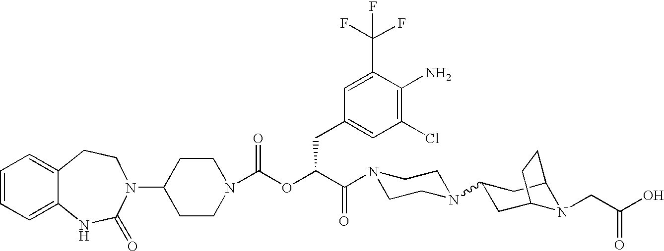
C12=CC=CC=C1NC(=O)N(C1CCN(C(OC(C(=O)N3CCN(C4CC5N(CC(O)=O)C(C4)CC5)CC3)CC3=CC(Cl)=C(N)C(C(F)(F)F)=C3)=O)CC1)CC2
